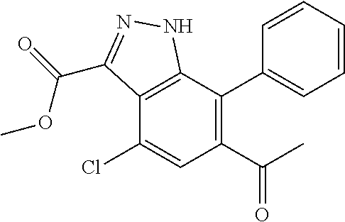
O=C(C)C1=C(C2=CC=CC=C2)C2=C(C(Cl)=C1)C(C(OC)=O)=NN2
